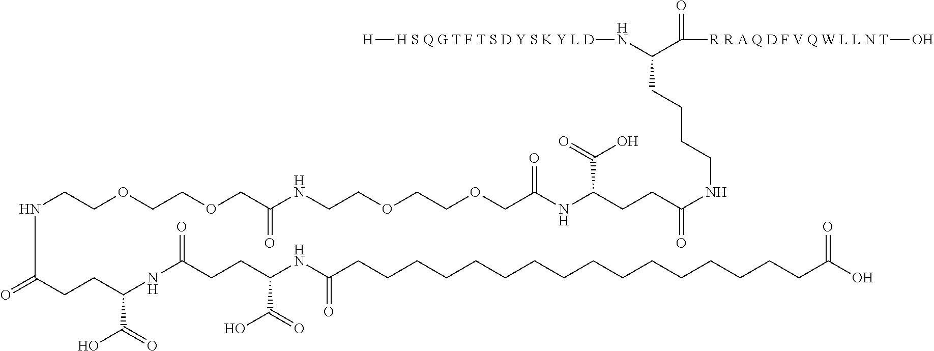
C(COCCOCC(NCCOCCOCC(NC(CCC(NCCCCC(N[H S Q G T F T S D Y S K Y L D][H])C([R R A Q D F V Q W L L N T]O)=O)=O)C(=O)O)=O)=O)NC(=O)CCC(NC(=O)CCC(NC(CCCCCCCCCCCCCCCCC(O)=O)=O)C(=O)O)C(=O)O
